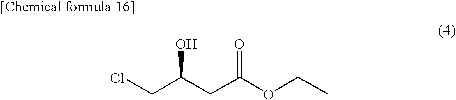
C(C(CC(OCC)=O)O)Cl
